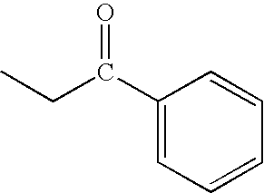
C1(C(CC)=O)=CC=CC=C1
